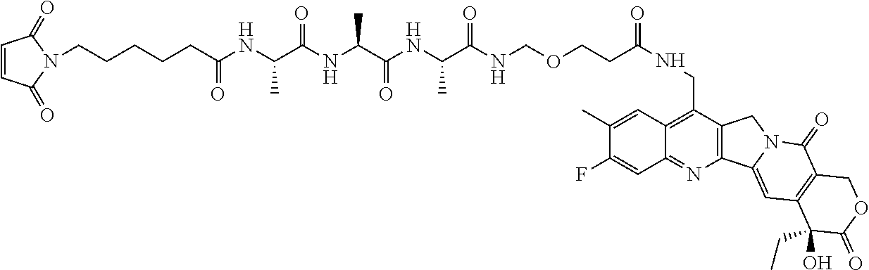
C1(C)=CC2=C(CNC(CCOCNC(C(NC(C(NC(C(NC(=O)CCCCCN3C(=O)C=CC3=O)C)=O)C)=O)C)=O)=O)C3=C(N=C2C=C1F)C1=CC2=C(C(=O)N1C3)COC(=O)C2(O)CC
